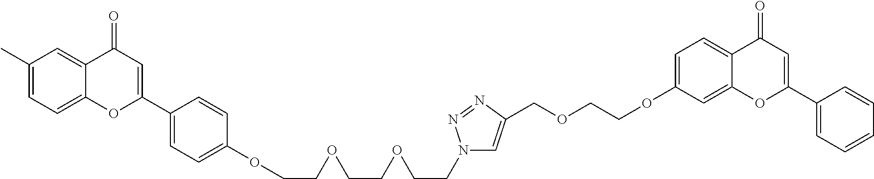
C1(C)=CC=C2C(=C1)C(=O)C=C(C1=CC=C(OCCOCCOCCN3C=C(COCCOC4=CC=C5C(=C4)OC(C4=CC=CC=C4)=CC5=O)N=N3)C=C1)O2
